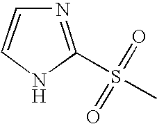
C1=CN=C(S(=O)(=O)C)N1
